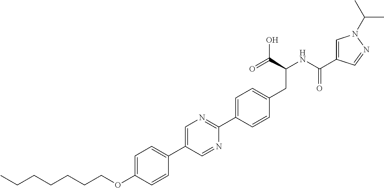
C(OC1=CC=C(C2=CN=C(C3=CC=C(CC(C(O)=O)NC(=O)C4=CN(C(C)C)N=C4)C=C3)N=C2)C=C1)CCCCCC
